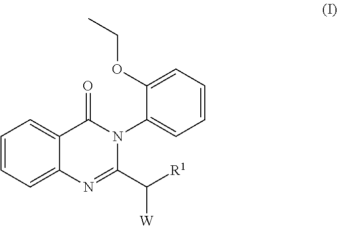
C1=CC=C2C(=C1)C(=O)N(C1=CC=CC=C1OCC)C(C([R1])[W])=N2
